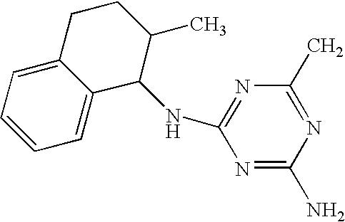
C1=CC=C2C(=C1)C(NC1=NC(C)=NC(N)=N1)C(C)CC2
